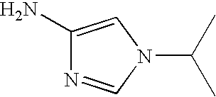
C1(N)=CN(C(C)C)C=N1
